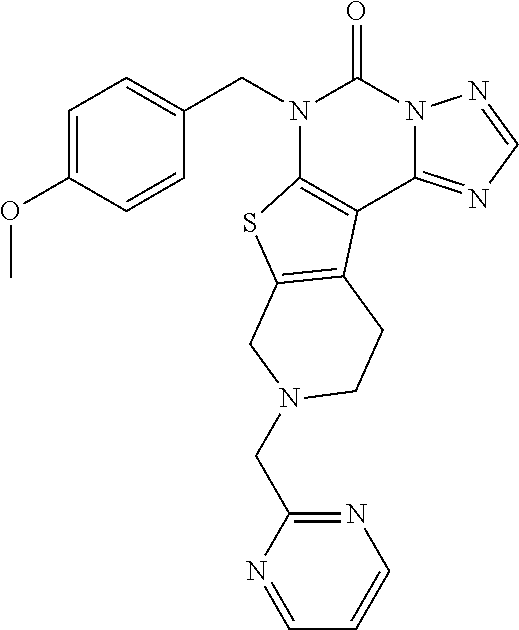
C1=C(OC)C=CC(CN2C3=C(C4=NC=NN4C2=O)C2=C(S3)CN(CC3=NC=CC=N3)CC2)=C1
